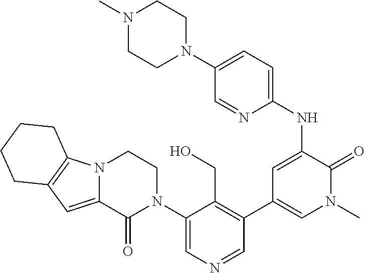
N12C(=CC3=C1CCCC3)C(=O)N(C1=CN=CC(C3=CN(C)C(=O)C(NC4=CC=C(N5CCN(C)CC5)C=N4)=C3)=C1CO)CC2
